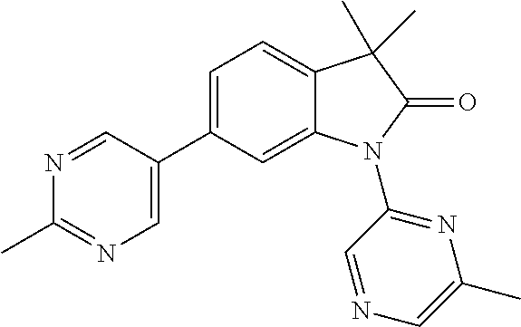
C1(C2=CN=C(C)N=C2)=CC=C2C(=C1)N(C1=NC(C)=CN=C1)C(=O)C2(C)C
